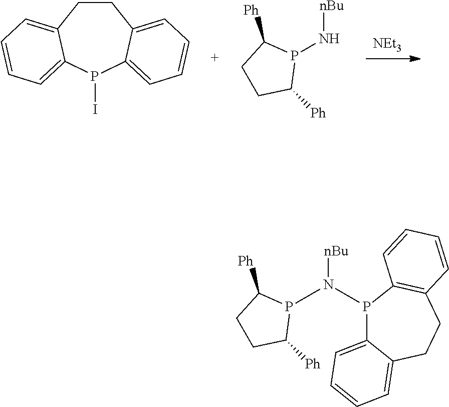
[NEt3].C1CC2=CC=CC=C2P(I)C2=CC=CC=C12.[nBu]NP1C([Ph])CCC1[Ph].[nBu]N(P1C([Ph])CCC1[Ph])P1C2=CC=CC=C2CCC2=C1C=CC=C2
